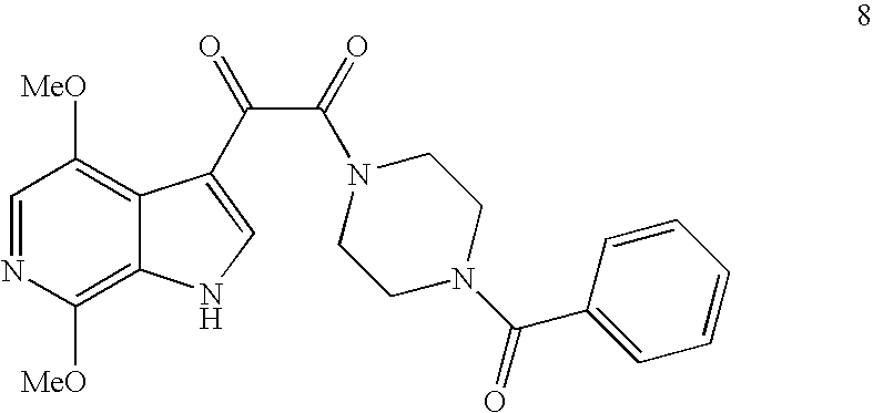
C12=C([MeO])C=NC([MeO])=C1NC=C2C(C(N1CCN(C(C2=CC=CC=C2)=O)CC1)=O)=O
